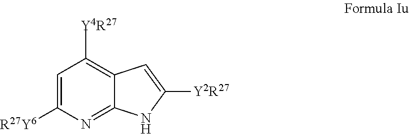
C1=C([R27Y6])N=C2C(=C1[Y4R27])C=C([Y2R27])N2
